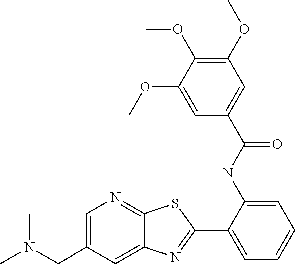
N(CC1=CN=C2C(=C1)N=C(C1=CC=CC=C1NC(C1=CC(OC)=C(OC)C(OC)=C1)=O)S2)(C)C
